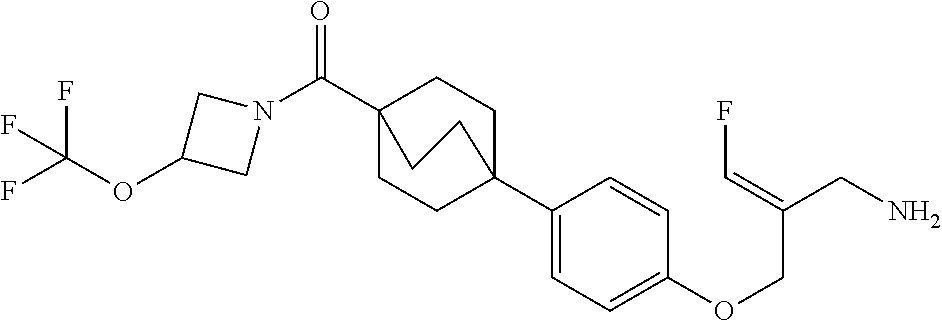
N1(C(C23CCC(C4=CC=C(OCC(CN)=CF)C=C4)(CC2)CC3)=O)CC(OC(F)(F)F)C1
